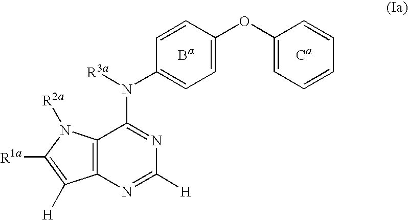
C1(OC2=CC=C(N([R3a])C3=NC([H])=NC4=C3N([R2a])C([R1a])=C4[H])C=C2)=CC=CC=C1.[Ba].[Ca]
